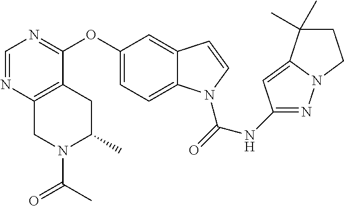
O(C1=CC=C2C(=C1)C=CN2C(=O)NC1=NN2C(=C1)C(C)(C)CC2)C1=NC=NC2=C1CC(C)N(C(=O)C)C2
